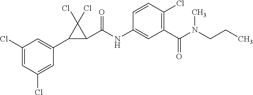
C1(Cl)=CC(Cl)=CC(C2C(C(NC3=CC(C(=O)N(CCC)C)=C(Cl)C=C3)=O)C2(Cl)Cl)=C1
